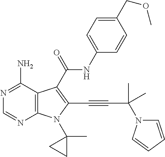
C12=C(C(N)=NC=N1)C(C(=O)NC1=CC=C(COC)C=C1)=C(C#CC(C)(C)N1C=CC=C1)N2C1(C)CC1
